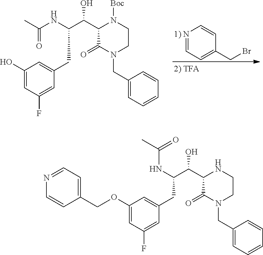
CC(=O)NC(C(C1C(=O)N(CC2=CC=CC=C2)CCN1[Boc])O)CC1=CC(O)=CC(F)=C1.N1=CC=C(CBr)C=C1.N(C(C(C1C(=O)N(CC2=CC=CC=C2)CCN1)O)CC1=CC(OCC2=CC=NC=C2)=CC(F)=C1)C(=O)C
